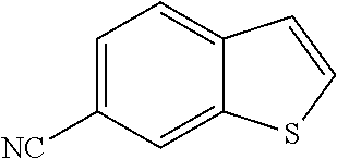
C1=C([NC])C=C2C(=C1)C=CS2
